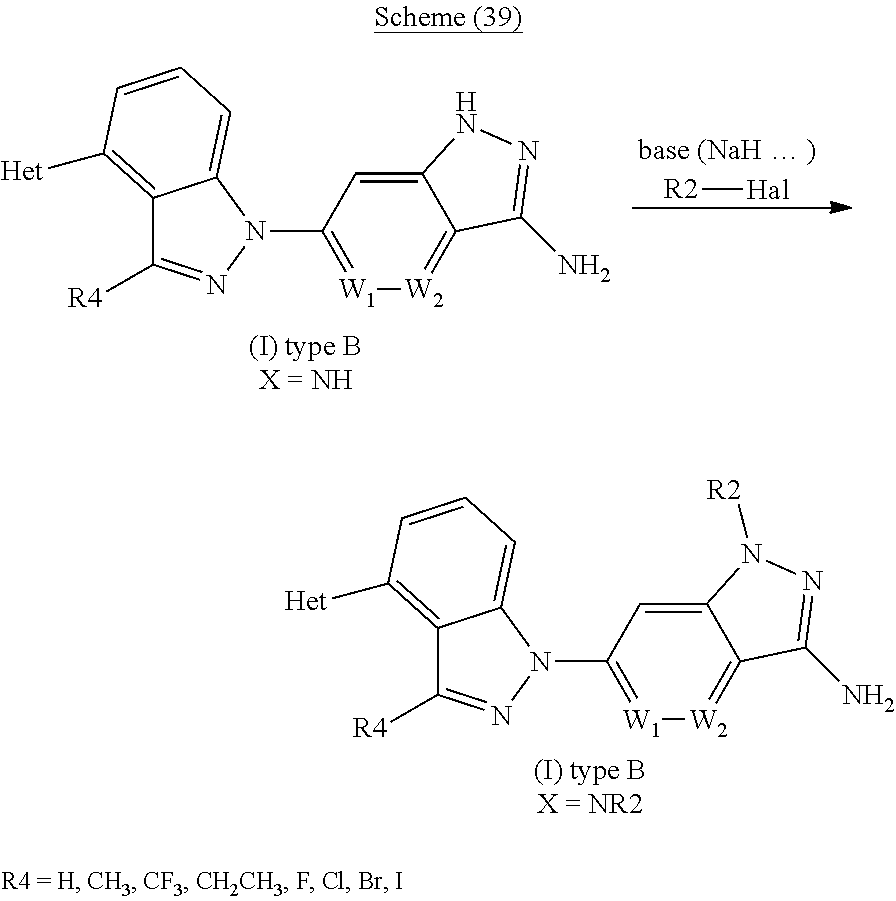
C12=C([Het])C=CC=C1N(C1=[W1][W2]=C3C(=C1)N([R2])N=C3N)N=C2[R4].[(I) type BX = NR2].C12=C([Het])C=CC=C1N(C1=[W1][W2]=C3C(=C1)NN=C3N)N=C2[R4].[R2][Hal]
